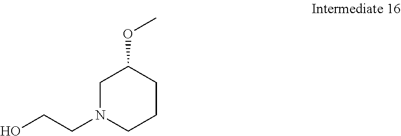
OCCN1CCCC(OC)C1
